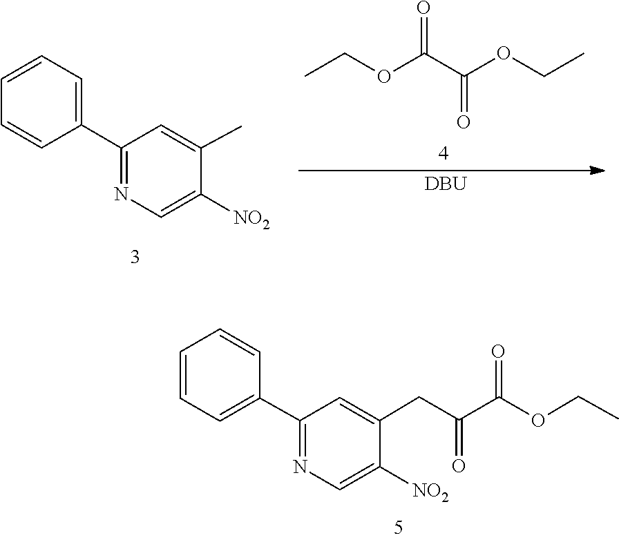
O(CC)C(C(CC1=CC(C2=CC=CC=C2)=NC=C1[NO2])=O)=O.C1=C([NO2])C(C)=CC(C2=CC=CC=C2)=N1.O(CC)C(C(OCC)=O)=O.[DBU]
